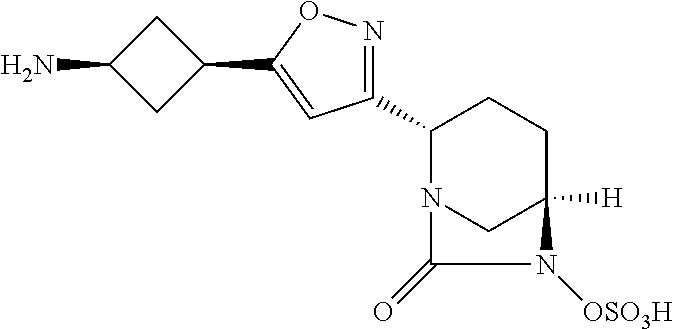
C1(C2=NOC(C3CC(N)C3)=C2)N2CC([H])(CC1)N([OSO3H])C2=O
